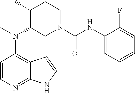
C12=C(N(C)C3CN(C(=O)NC4=CC=CC=C4F)CCC3C)C=CN=C1NC=C2
